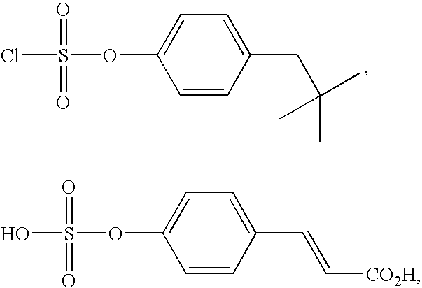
C1=CC(CC(C)(C)C)=CC=C1OS(Cl)(=O)=O.C1=CC(C=C[CO2H])=CC=C1OS(O)(=O)=O
